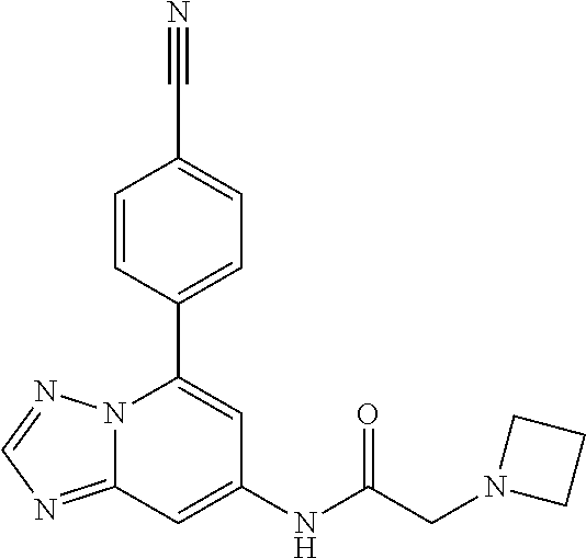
C1=CC(C2=CC(NC(CN3CCC3)=O)=CC3=NC=NN23)=CC=C1C#N
